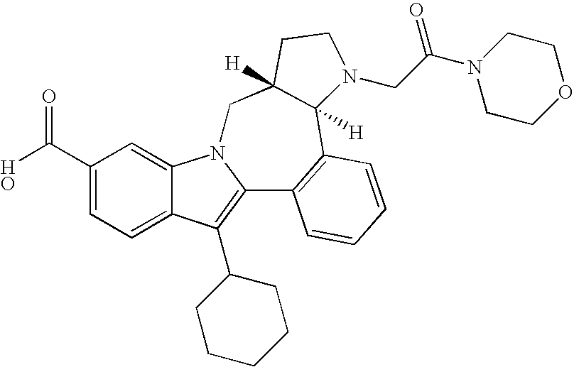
C1(C(O)=O)=CC=C2C(=C1)N1C(=C2C2CCCCC2)C2=C(C3([H])C([H])(C1)CCN3CC(N1CCOCC1)=O)C=CC=C2
